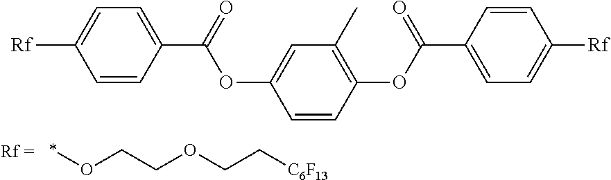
O(CCOCC[C6F13])*.C1(C(=O)OC2=CC(C)=C(OC(C3=CC=C([Rf])C=C3)=O)C=C2)=CC=C([Rf])C=C1
